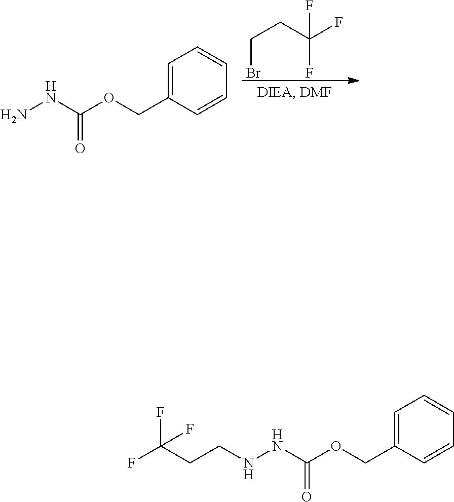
C(Br)CC(F)(F)F.C1=C(COC(NN)=O)C=CC=C1.C1=C(COC(NNCCC(F)(F)F)=O)C=CC=C1
